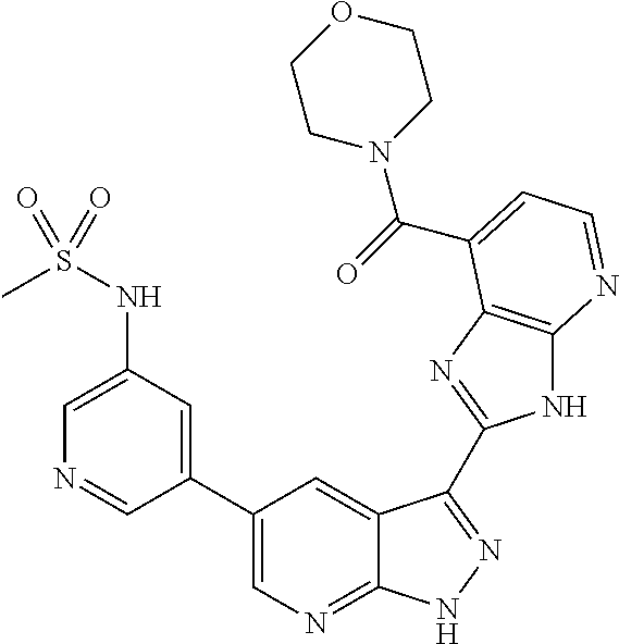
C1(C2=CN=C3C(=C2)C(C2=NC4=C(N2)N=CC=C4C(=O)N2CCOCC2)=NN3)=CC(NS(C)(=O)=O)=CN=C1
